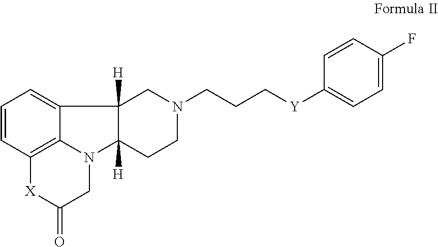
C1=CC2=C3C(=C1)C1([H])C([H])(N3CC(=O)[X]2)CCN(CCC[Y]C2=CC=C(F)C=C2)C1
